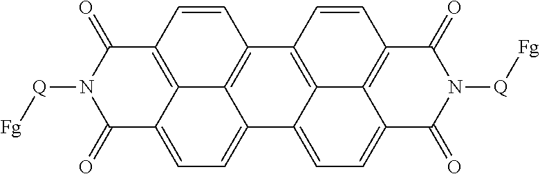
C12=C3C=CC4=C1C(=CC=C2C(=O)N([Q][Fg])C3=O)C1=CC=C2C3=C(C=CC4=C13)C(=O)N([Q][Fg])C2=O
